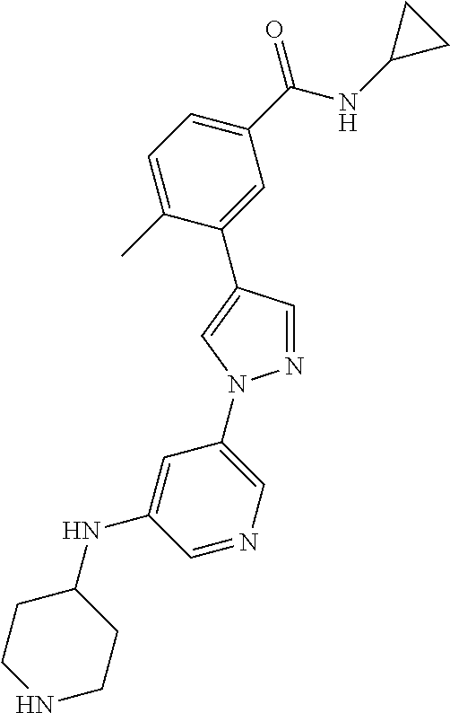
C1=C(C)C(C2=CN(C3=CN=CC(NC4CCNCC4)=C3)N=C2)=CC(C(NC2CC2)=O)=C1
